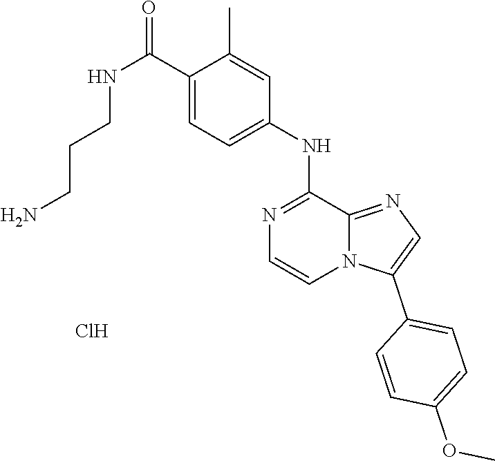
N1=C2C(NC3=CC=C(C(NCCCN)=O)C(C)=C3)=NC=CN2C(C2=CC=C(OC)C=C2)=C1.Cl
